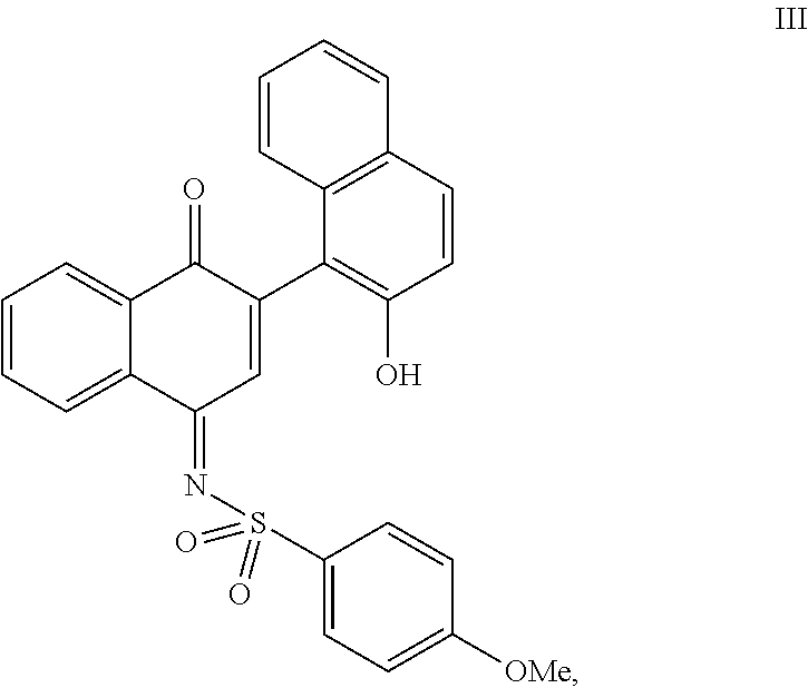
C12=C(C=CC(O)=C1C1=CC(=NS(=O)(=O)C3=CC=C([OMe])C=C3)C3=CC=CC=C3C1=O)C=CC=C2
